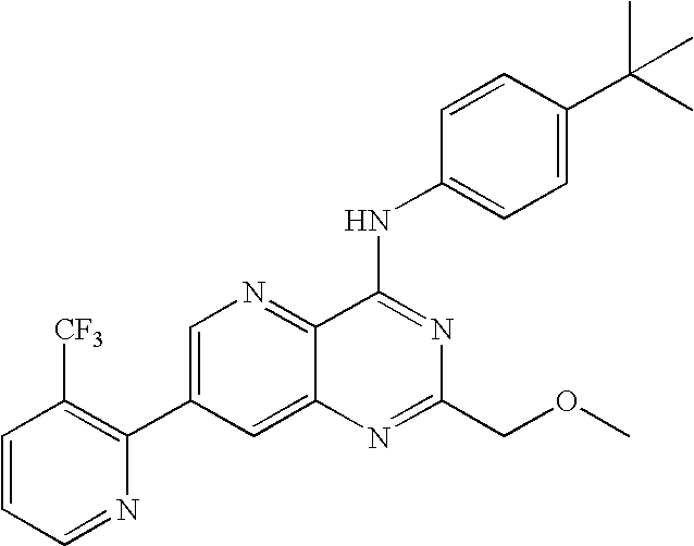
C1=CC=NC(C2=CN=C3C(=C2)N=C(COC)N=C3NC2=CC=C(C(C)(C)C)C=C2)=C1[CF3]
